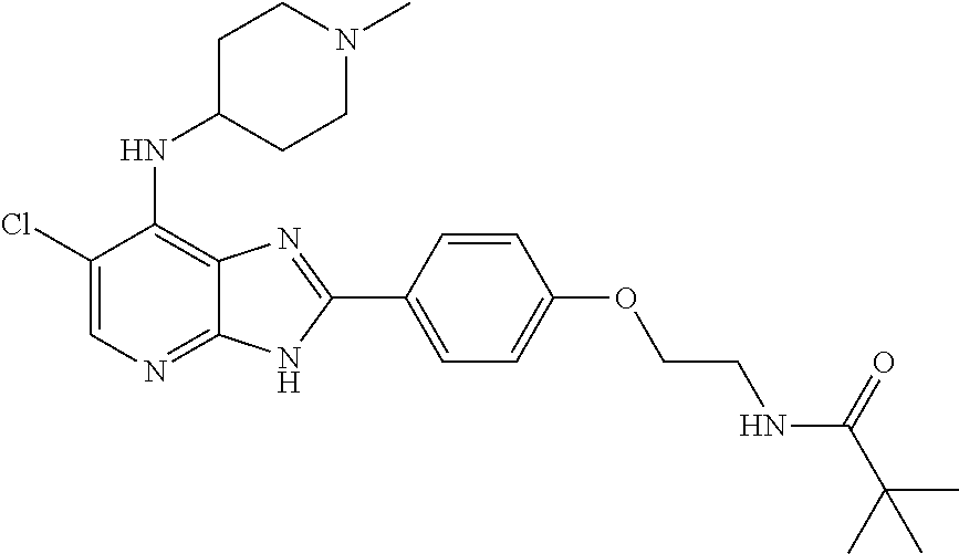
C1(Cl)=CN=C2C(=C1NC1CCN(C)CC1)N=C(C1=CC=C(OCCNC(C(C)(C)C)=O)C=C1)N2
